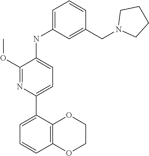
C1(OC)=NC(C2=CC=CC3=C2OCCO3)=CC=C1NC1=CC=CC(CN2CCCC2)=C1
